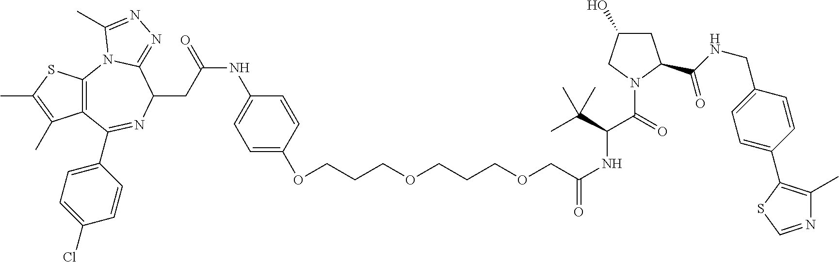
S1C(C)=C(C)C2=C1N1C(=NN=C1C)C(CC(=O)NC1=CC=C(OCCCOCCCOCC(=O)NC(C(C)(C)C)C(N3C(C(=O)NCC4=CC=C(C5=C(C)N=CS5)C=C4)CC(O)C3)=O)C=C1)N=C2C1=CC=C(Cl)C=C1
